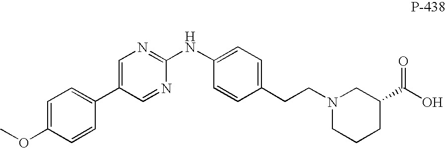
C1=C(C2=CC=C(OC)C=C2)C=NC(NC2=CC=C(CCN3CCCC(C(O)=O)C3)C=C2)=N1
